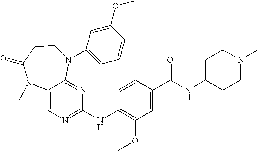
C12=CN=C(NC3=C(OC)C=C(C(NC4CCN(C)CC4)=O)C=C3)N=C1N(C1=CC=CC(OC)=C1)CCC(=O)N2C
